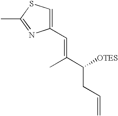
CC1=NC(C=C(C(CC=C)[OTES])C)=CS1
